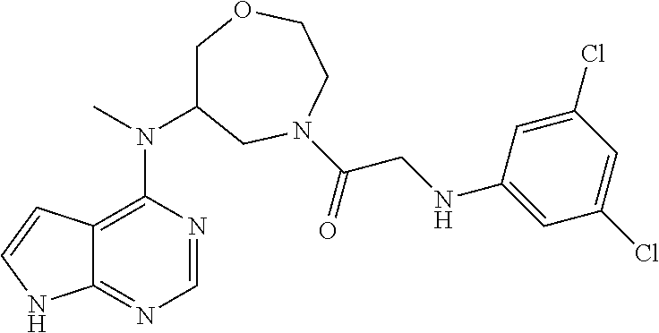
C1C(N(C2=C3C(=NC=N2)NC=C3)C)CN(C(CNC2=CC(Cl)=CC(Cl)=C2)=O)CCO1
